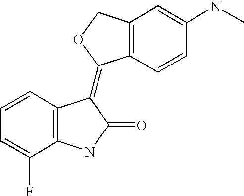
C12=C(C=CC(NC)=C1)C(=C1C3=C(C(F)=CC=C3)NC1=O)OC2
